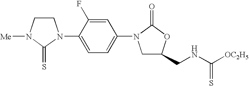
C1CN([Me])C(=S)N1C1=CC=C(N2CC(CNC([OC2H5])=S)OC2=O)C=C1F
